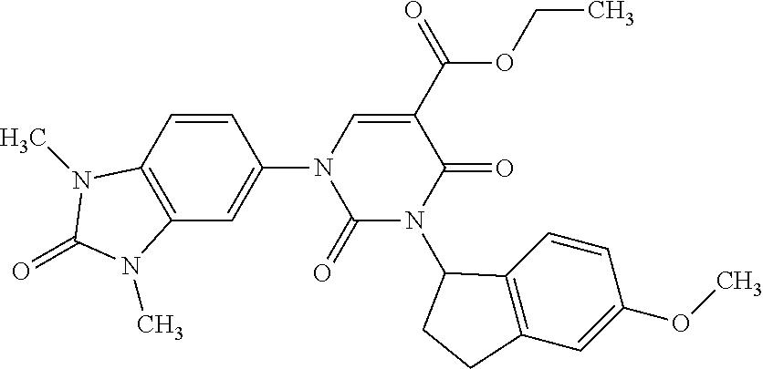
C1=CC(N2C(=O)N(C3C4=C(C=C(OC)C=C4)CC3)C(=O)C(C(OCC)=O)=C2)=CC2=C1N(C)C(=O)N2C
